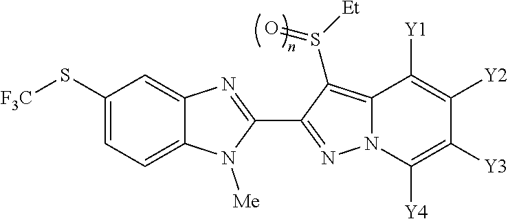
C12=CC=C(S[F3C])C=C1N=C(C1=NN3C(=C1S([Et])=O)C([Y1])=C([Y2])C([Y3])=C3[Y4])N2[Me]
